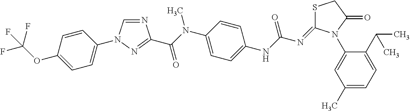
C1=C(OC(F)(F)F)C=CC(N2C=NC(C(N(C3=CC=C(NC(N=C4SCC(=O)N4C4=CC(C)=CC=C4C(C)C)=O)C=C3)C)=O)=N2)=C1
